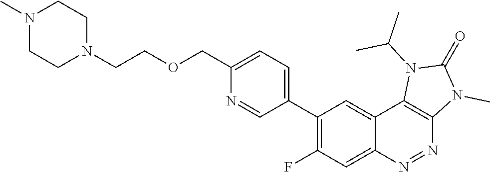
C1(C2=C(F)C=C3C(=C2)C2=C(N=N3)N(C)C(=O)N2C(C)C)=CC=C(COCCN2CCN(C)CC2)N=C1
